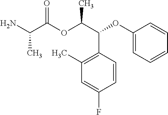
NC(C(OC(C(C1=C(C)C=C(F)C=C1)OC1=CC=CC=C1)C)=O)C
